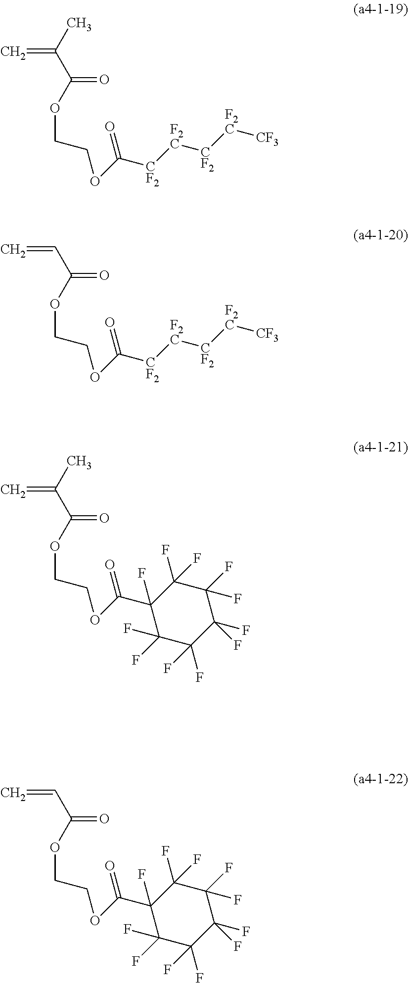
C=C(C(=O)OCCOC(=O)[CF2][F2C][CF2][F2C][CF3])C.C=CC(=O)OCCOC(=O)[CF2][F2C][CF2][F2C][CF3].C=C(C(=O)OCCOC(=O)C1(F)C(F)(F)C(F)(F)C(F)(F)C(F)(F)C1(F)F)C.C=CC(=O)OCCOC(=O)C1(F)C(F)(F)C(F)(F)C(F)(F)C(F)(F)C1(F)F
